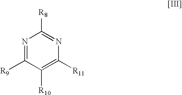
N1=C([R9])C([R10])=C([R11])N=C1[R8]
